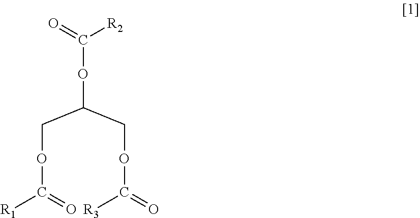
O(C(=O)[R2])C(COC([R1])=O)COC(=O)[R3]
